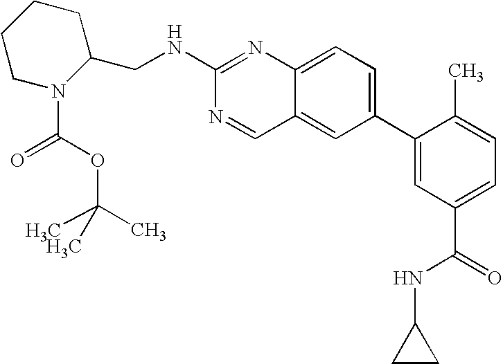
C1(C2=CC(C(=O)NC3CC3)=CC=C2C)=CC=C2C(=C1)C=NC(NCC1N(C(OC(C)(C)C)=O)CCCC1)=N2
